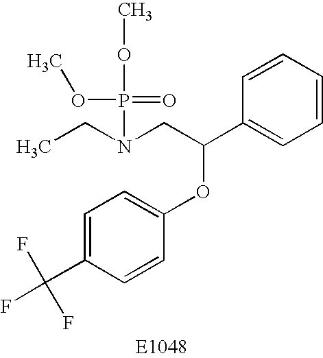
C1=C(C(F)(F)F)C=CC(OC(C2=CC=CC=C2)CN(CC)P(=O)(OC)OC)=C1
